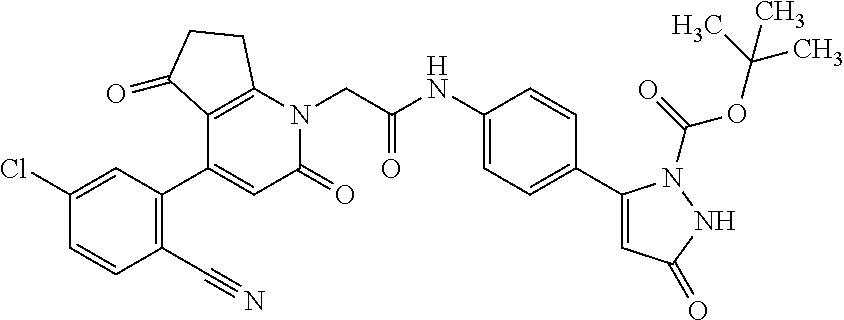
C12=C(C(C3=C(C#N)C=CC(Cl)=C3)=CC(=O)N1CC(NC1=CC=C(C3=CC(=O)NN3C(=O)OC(C)(C)C)C=C1)=O)C(=O)CC2
